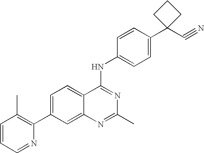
C1=CC=NC(C2=CC=C3C(=C2)N=C(C)N=C3NC2=CC=C(C3(C#N)CCC3)C=C2)=C1C
